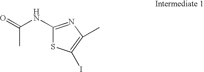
C1(NC(=O)C)=NC(C)=C(I)S1
